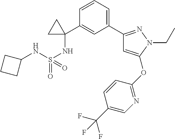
C1(C2(NS(NC3CCC3)(=O)=O)CC2)=CC(C2=NN(CC)C(OC3=NC=C(C(F)(F)F)C=C3)=C2)=CC=C1
